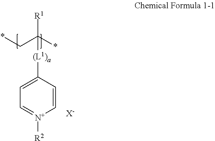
C1([(L1)a]C([R1])(C*)*)=CC=[N+]([R2])C=C1.[X-]
